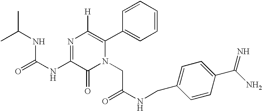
N(C(=O)NC1=NC([H])=C(C2=CC=CC=C2)N(CC(=O)NCC2=CC=C(C(N)=N)C=C2)C1=O)C(C)C
